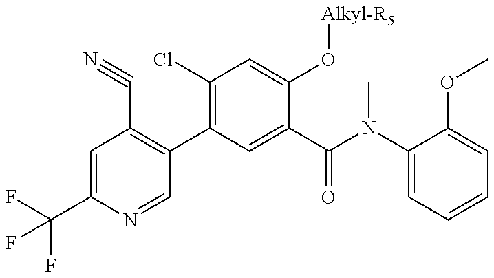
N1=CC(C2=C(Cl)C=C(O[Alkyl-R5])C(C(N(C)C3=CC=CC=C3OC)=O)=C2)=C(C#N)C=C1C(F)(F)F
